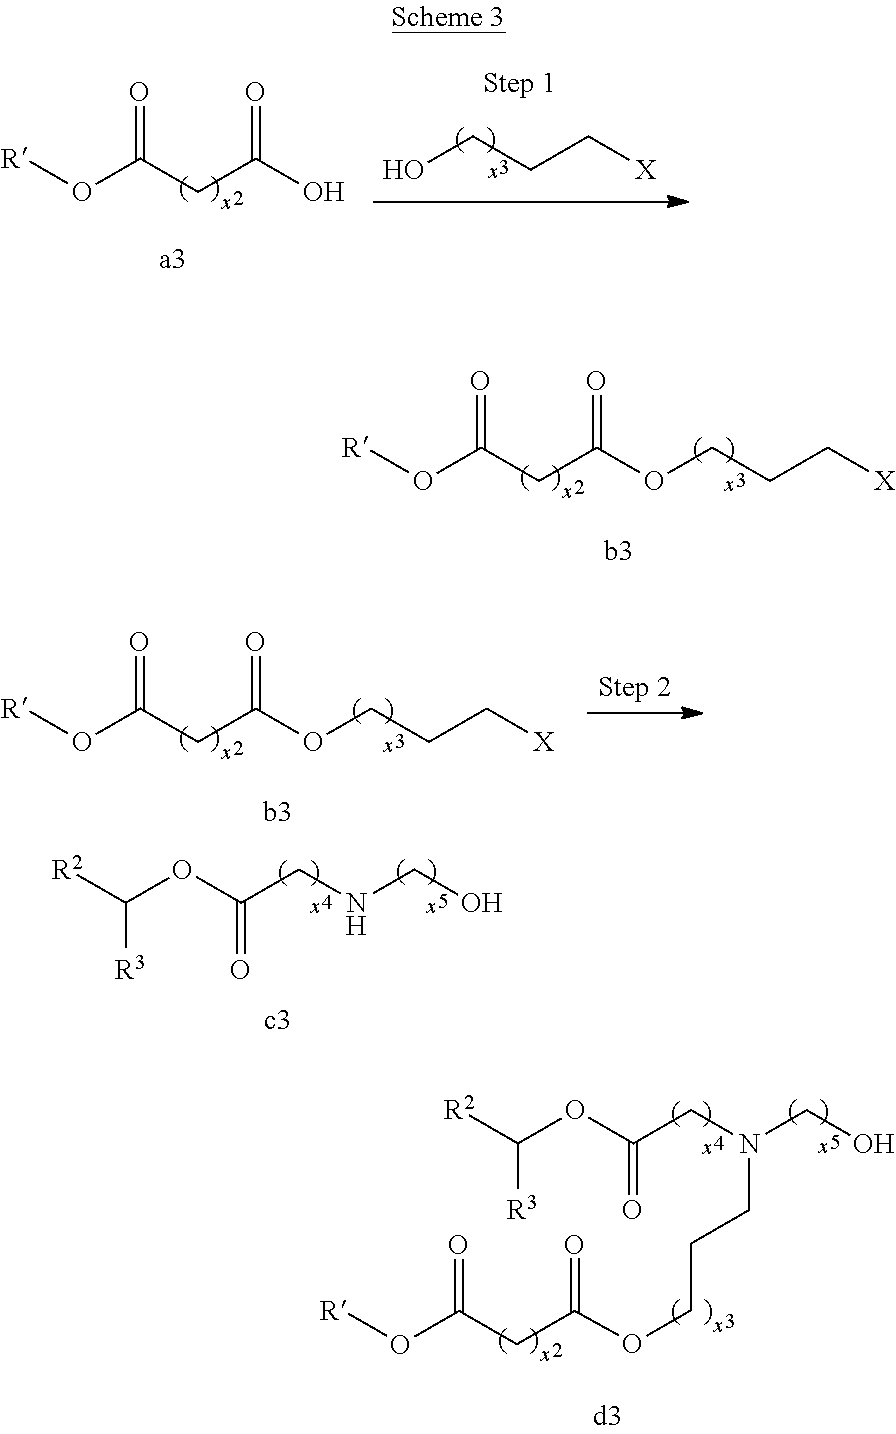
O=C(O[R])CC(=O)O.OCCC[X].O=C(O[R])CC(=O)OCCC[X].O(C([R3])[R2])C(CNCO)=O.O=C(O[R])CC(=O)OCCC[X].O(C([R3])[R2])C(CN(CO)CCCOC(CC(=O)O[R])=O)=O
